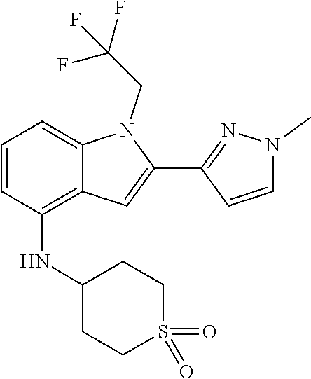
N(C1CCS(=O)(=O)CC1)C1=C2C(=CC=C1)N(CC(F)(F)F)C(C1=NN(C)C=C1)=C2
